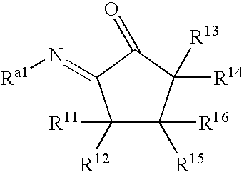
C1([R11])([R12])C([R16])([R15])C([R13])([R14])C(=O)C1=N[Ra1]
